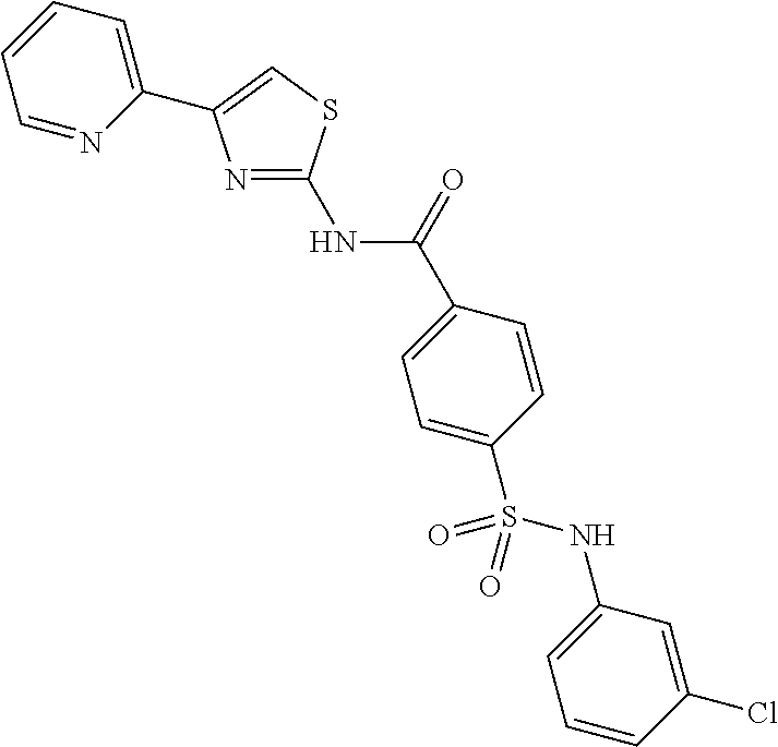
N(C(=O)C1=CC=C(S(NC2=CC=CC(Cl)=C2)(=O)=O)C=C1)C1=NC(C2=CC=CC=N2)=CS1
